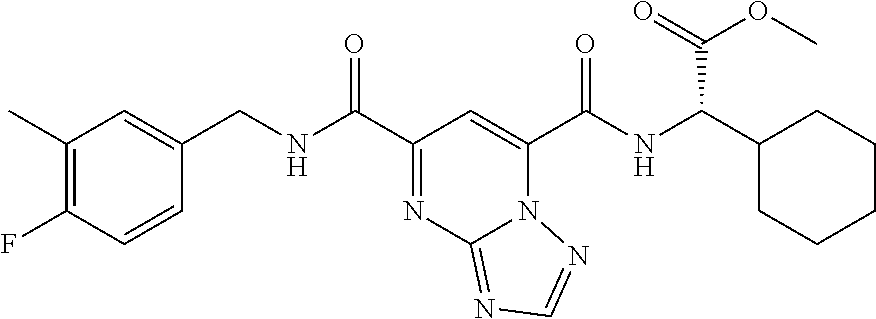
C1(C)=C(F)C=CC(CNC(C2=NC3=NC=NN3C(C(NC(C3CCCCC3)C(OC)=O)=O)=C2)=O)=C1
